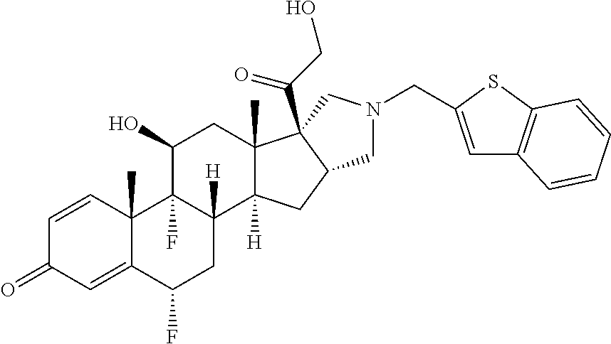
C1=CC2(C)C(=CC1=O)C(F)CC1([H])C2(F)C(O)CC2(C)C1([H])CC1C2(C(CO)=O)CN(CC2=CC3=C(S2)C=CC=C3)C1
